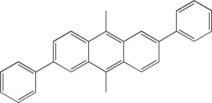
C1=CC=CC(C2=CC=C3C(=C2)C(C)=C2C(=C3C)C=C(C3=CC=CC=C3)C=C2)=C1
